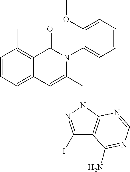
C1=CC=C2C(=C1C)C(=O)N(C1=CC=CC=C1OC)C(CN1C3=C(C(I)=N1)C(N)=NC=N3)=C2
